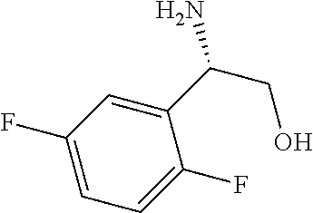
C1=C(C(CO)N)C(F)=CC=C1F
